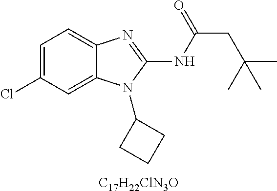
[C17H22ClN3O].C1=C(Cl)C=C2C(=C1)N=C(NC(CC(C)(C)C)=O)N2C1CCC1
